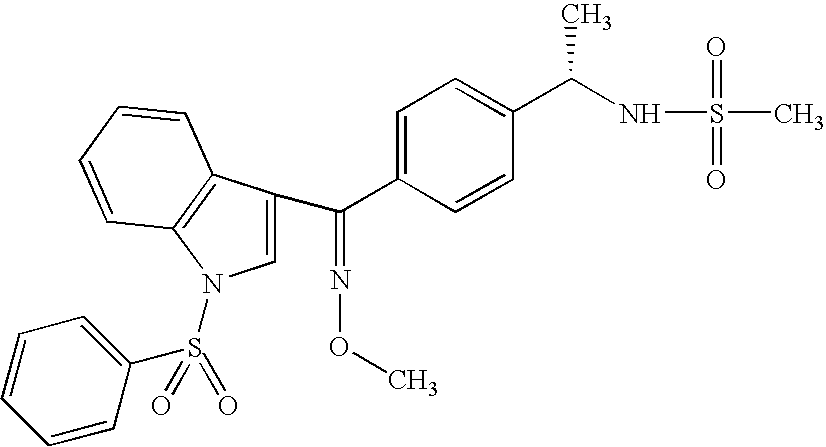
C1=C(C(C2=CC=C(C(NS(=O)(=O)C)C)C=C2)=NOC)C2=C(C=CC=C2)N1S(C1=CC=CC=C1)(=O)=O
